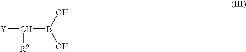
[Y]C([R9])B(O)O
